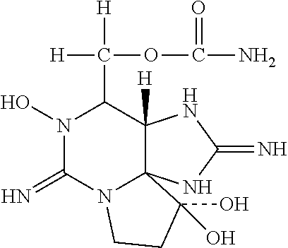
N1(O)C(=N)N2C3(C([H])(C1C([H])([H])OC(=O)N)NC(=N)N3)C(O)(O)CC2
